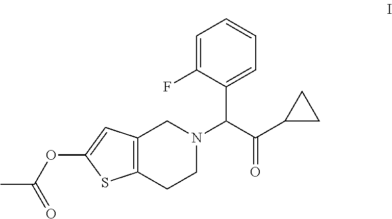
C12=C(CCN(C(C(C3CC3)=O)C3=CC=CC=C3F)C1)SC(OC(C)=O)=C2
